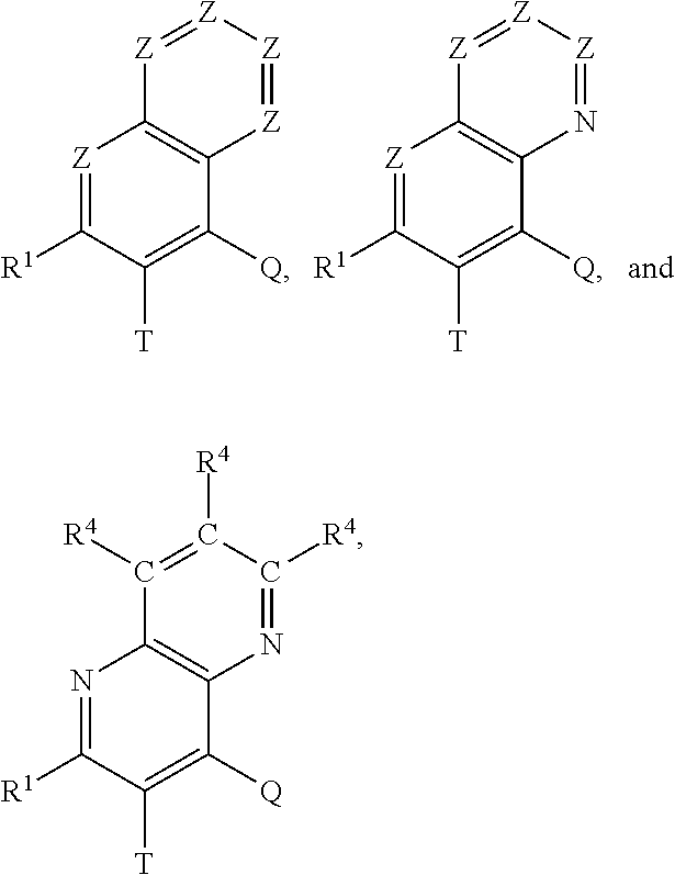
[Z]1=C([R1])C([T])=C([Q])C2=C1[Z]=[Z][Z]=[Z]2.[Z]1=C([R1])C([T])=C([Q])C2=C1[Z]=[Z][Z]=N2.N1=C([R1])C([T])=C([Q])C2=C1C([R4])=C([R4])C([R4])=N2
